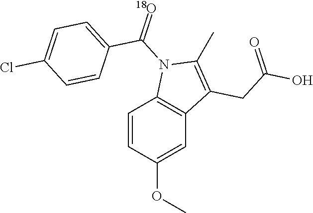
C1=CC(OC)=CC2=C1N(C(=[18O])C1=CC=C(Cl)C=C1)C(C)=C2CC(O)=O
